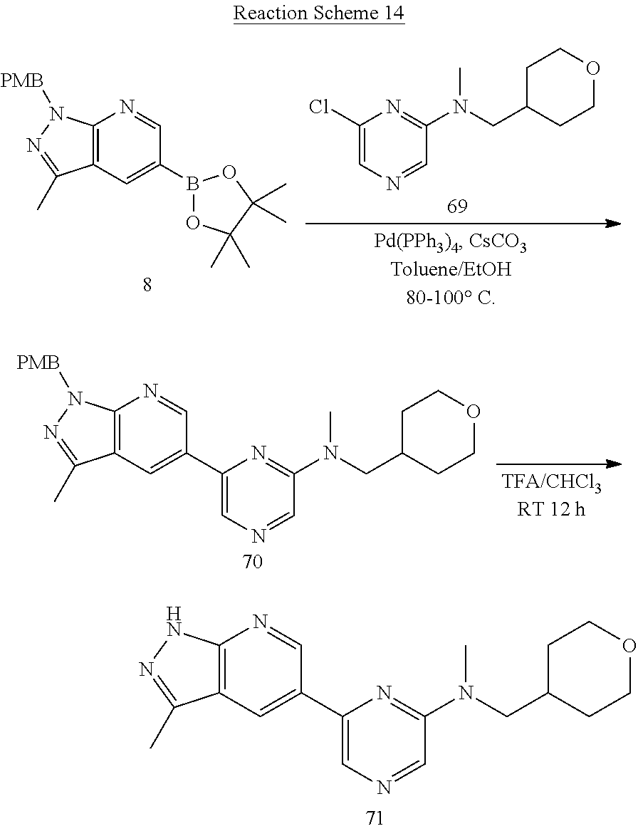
C1(Cl)=CN=CC(N(CC2CCOCC2)C)=N1.C12=C(C=C(B3OC(C)(C)C(C)(C)O3)C=N1)C(C)=NN2[PMB].C12=C(C=C(C3=CN=CC(N(CC4CCOCC4)C)=N3)C=N1)C(C)=NN2[PMB].C12=C(C=C(C3=CN=CC(N(CC4CCOCC4)C)=N3)C=N1)C(C)=NN2
